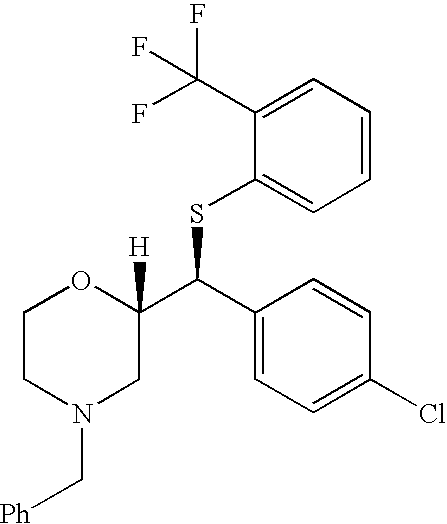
C1(C(F)(F)F)=CC=CC=C1SC(C1=CC=C(Cl)C=C1)C1([H])OCCN(C[Ph])C1
